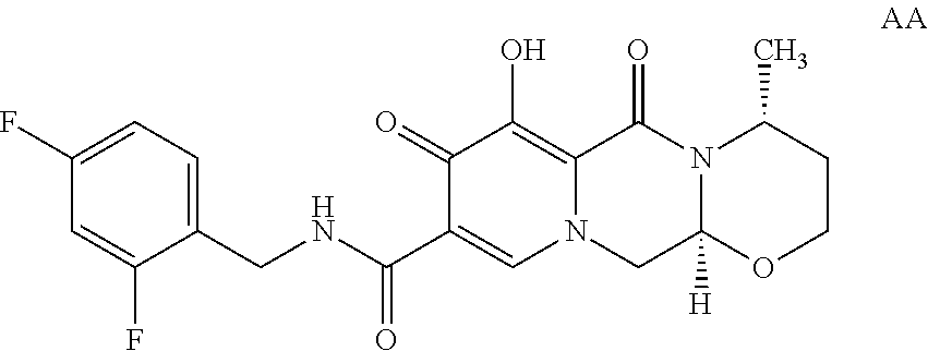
C1(F)=CC=C(CNC(C2=CN3C(=C(O)C2=O)C(=O)N2C([H])(C3)OCCC2C)=O)C(F)=C1
